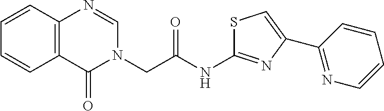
S1C(NC(CN2C=NC3=C(C2=O)C=CC=C3)=O)=NC(C2=NC=CC=C2)=C1
